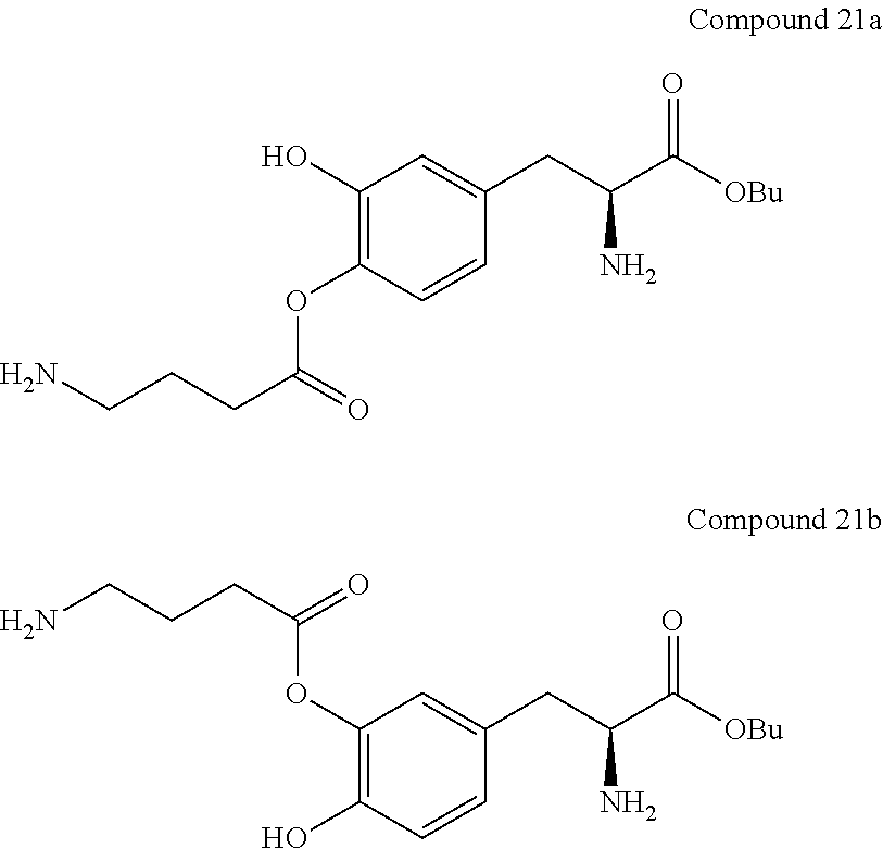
C1(O)=C(OC(=O)CCCN)C=CC(CC(C([OBu])=O)N)=C1.C1(OC(=O)CCCN)=C(O)C=CC(CC(C([OBu])=O)N)=C1
